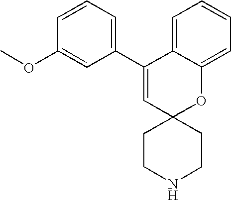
C1(C2=CC3(OC4=CC=CC=C24)CCNCC3)=CC=CC(OC)=C1
